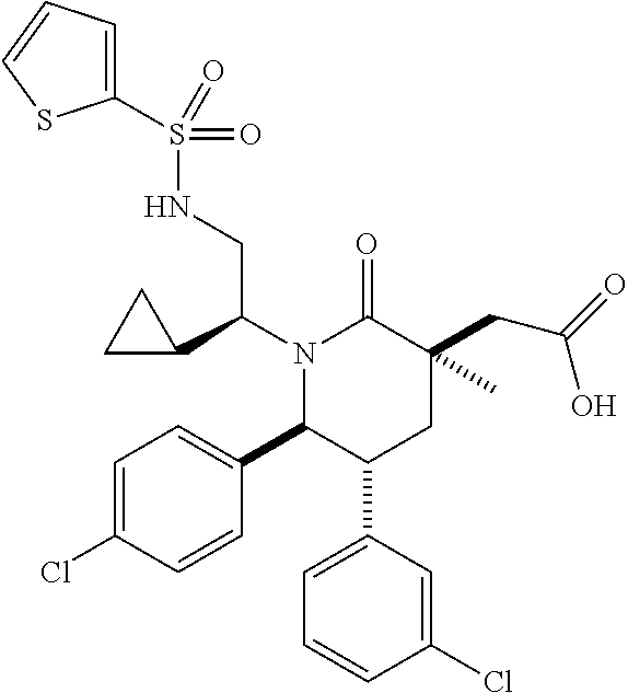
C1=C(Cl)C=CC(C2C(C3=CC=CC(Cl)=C3)CC(CC(O)=O)(C)C(=O)N2C(CNS(C2=CC=CS2)(=O)=O)C2CC2)=C1
